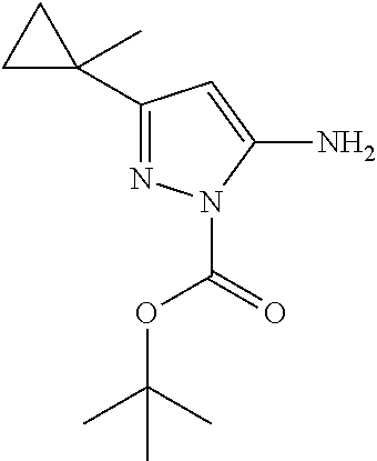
C1(C2(C)CC2)=NN(C(=O)OC(C)(C)C)C(N)=C1
